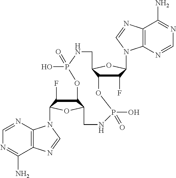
C1=NC2=C(C(N)=N1)N=CN2C1C(F)C2C(O1)CNP(=O)(O)OC1C(F)C(N3C4=C(N=C3)C(N)=NC=N4)OC1CNP(O)(=O)O2
